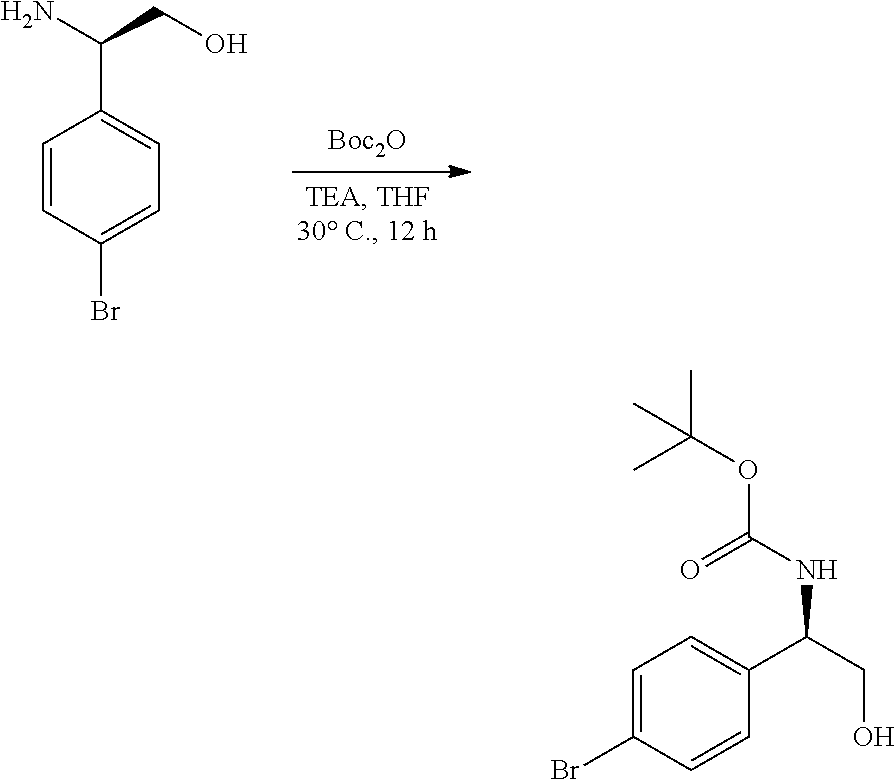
[Boc2O].C1=CC(Br)=CC=C1C(N)CO.C1=C(Br)C=CC(C(CO)NC(=O)OC(C)(C)C)=C1
